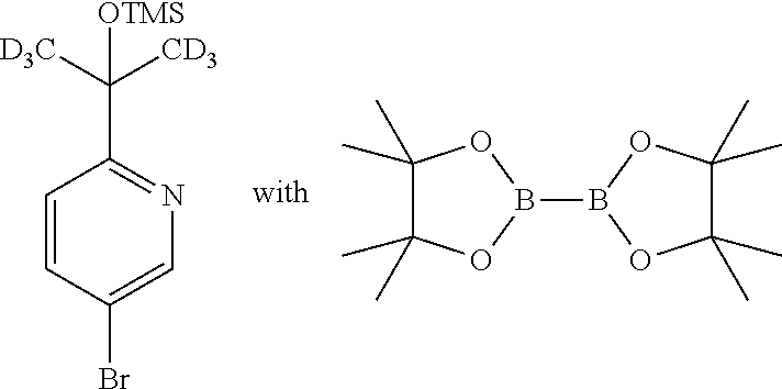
C1=CC(Br)=CN=C1C([D3C])([CD3])[OTMS].B1(B2OC(C)(C)C(C)(C)O2)OC(C)(C)C(C)(C)O1
